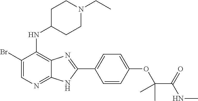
C1(Br)=CN=C2C(=C1NC1CCN(CC)CC1)N=C(C1=CC=C(OC(C(NC)=O)(C)C)C=C1)N2
